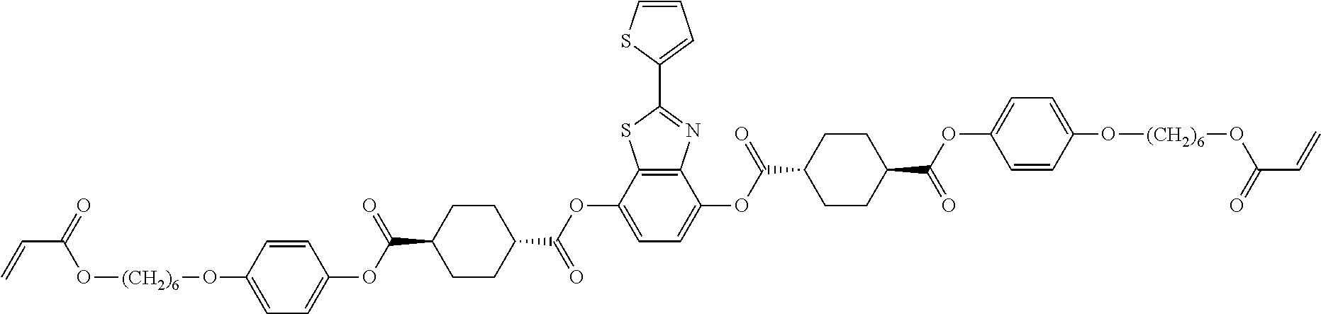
C=CC(=O)O[(CH2)6]OC1=CC=C(OC(C2CCC(C(OC3=CC=C(OC(C4CCC(C(OC5=CC=C(O[(CH2)6]OC(C=C)=O)C=C5)=O)CC4)=O)C4=C3SC(C3=CC=CS3)=N4)=O)CC2)=O)C=C1
